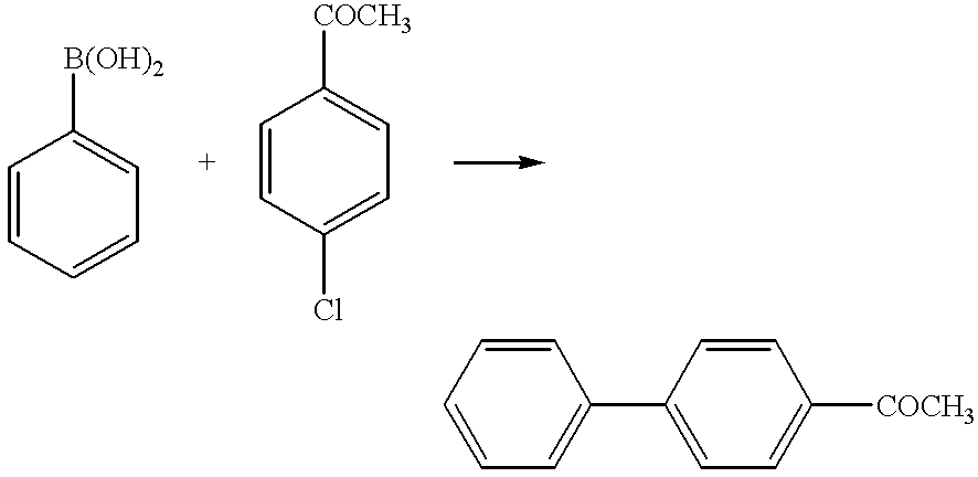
C1=CC=CC=C1[B(OH)2].C1=CC(Cl)=CC=C1[COCH3].C1=CC=C(C2=CC=C([COCH3])C=C2)C=C1
